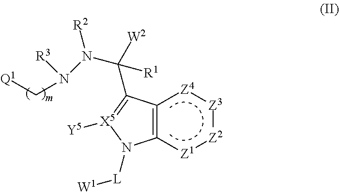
C12=C(C(C([R1])(N(N([R3])C[Q1])[R2])[W2])=[X5]([Y5])N1[L][W1])[Z4][Z3][Z2][Z1]2
